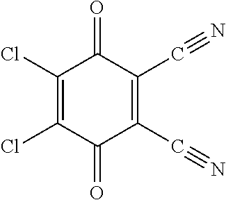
C1(Cl)=C(Cl)C(=O)C(C#N)=C(C#N)C1=O
